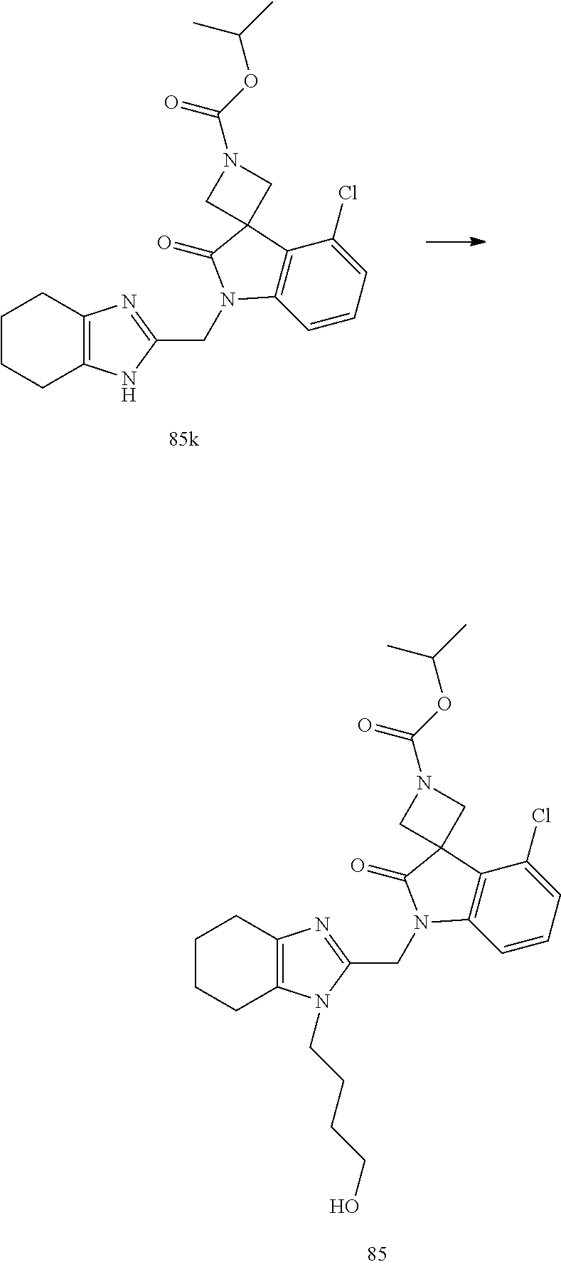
C1=CC=C(Cl)C2=C1N(CC1=NC3=C(CCCC3)N1)C(=O)C21CN(C(=O)OC(C)C)C1.C1=CC=C(Cl)C2=C1N(CC1=NC3=C(CCCC3)N1CCCCO)C(=O)C21CN(C(=O)OC(C)C)C1
